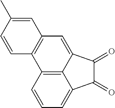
C12=C3C(=CC=C1)C(=O)C(=O)C3=CC1=C2C=CC(C)=C1
